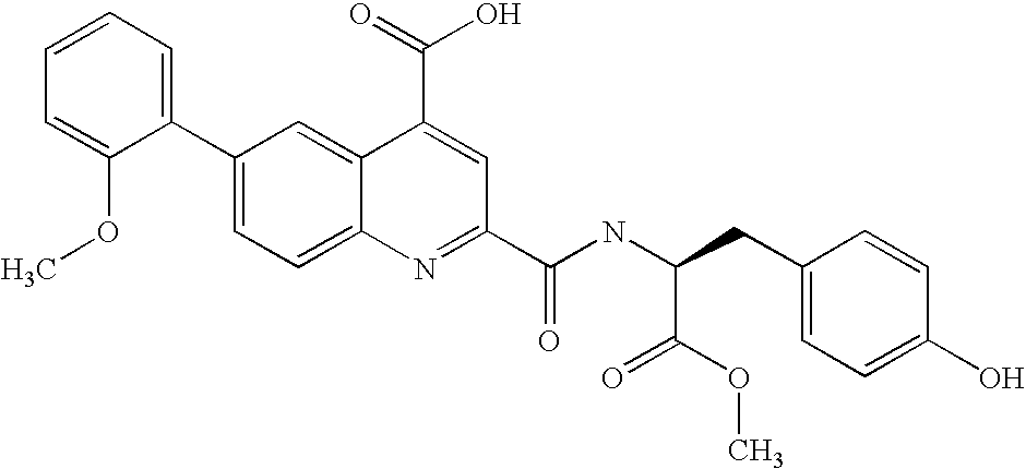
C1=CC=C(OC)C(C2=CC=C3C(=C2)C(C(=O)O)=CC(C(NC(CC2=CC=C(O)C=C2)C(OC)=O)=O)=N3)=C1
